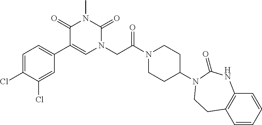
C1(C2=CC=C(Cl)C(Cl)=C2)=CN(CC(N2CCC(N3C(=O)NC4=C(C=CC=C4)CC3)CC2)=O)C(=O)N(C)C1=O
